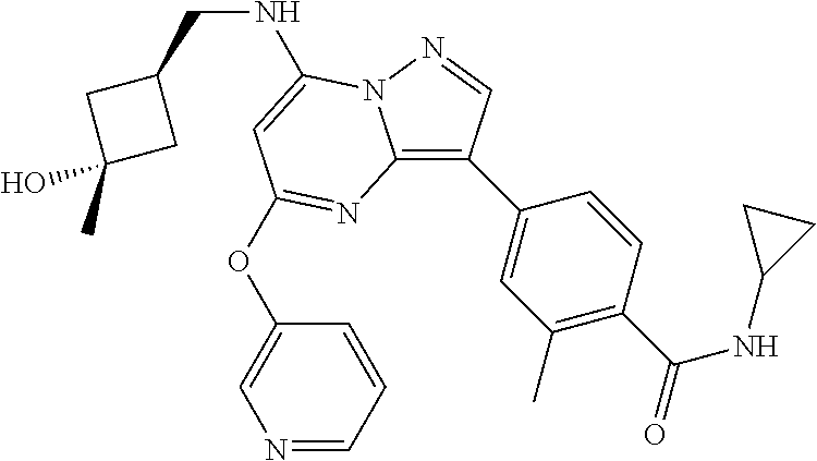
N(C1=CC(OC2=CN=CC=C2)=NC2=C(C3=CC(C)=C(C(=O)NC4CC4)C=C3)C=NN21)CC1CC(O)(C)C1
